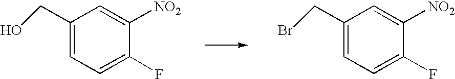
C1(CO)=CC=C(F)C([NO2])=C1.C1(CBr)=CC=C(F)C([NO2])=C1
